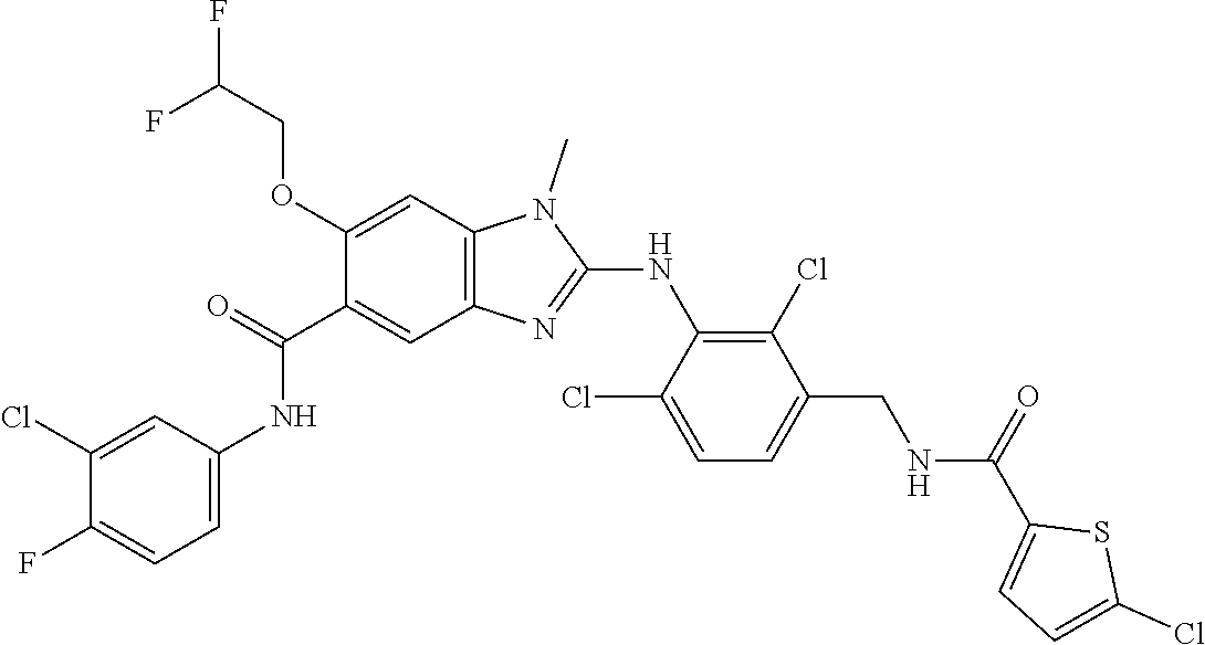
C1(OCC(F)F)=CC2=C(C=C1C(NC1=CC=C(F)C(Cl)=C1)=O)N=C(NC1=C(Cl)C(CNC(C3=CC=C(Cl)S3)=O)=CC=C1Cl)N2C
